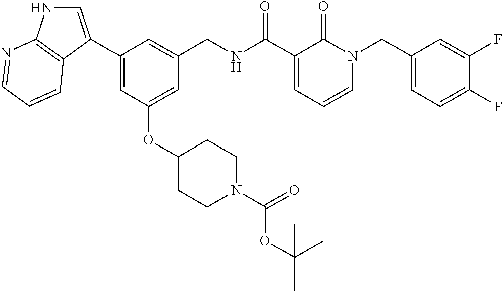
C1(C2=CNC3=C2C=CC=N3)=CC(OC2CCN(C(=O)OC(C)(C)C)CC2)=CC(CNC(C2=CC=CN(CC3=CC=C(F)C(F)=C3)C2=O)=O)=C1
